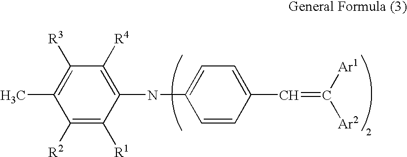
C1([R2])=C([R1])C(NC2=CC=C(C=C([Ar1])[Ar2])C=C2)=C([R4])C([R3])=C1C
